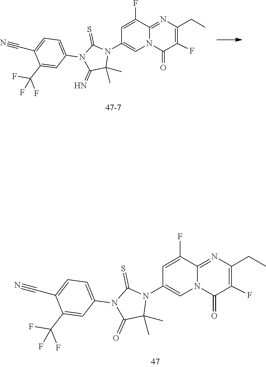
C12=NC(CC)=C(F)C(=O)N1C=C(N1C(=S)N(C3=CC=C(C#N)C(C(F)(F)F)=C3)C(=N)C1(C)C)C=C2F.C12=NC(CC)=C(F)C(=O)N1C=C(N1C(=S)N(C3=CC=C(C#N)C(C(F)(F)F)=C3)C(=O)C1(C)C)C=C2F
